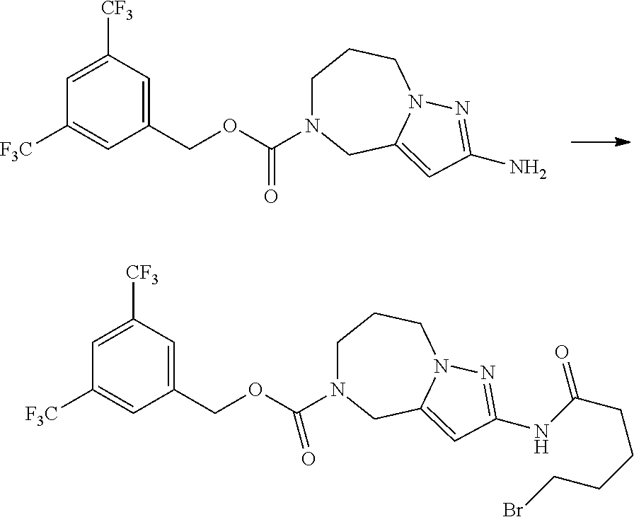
C1(COC(=O)N2CCCN3C(=CC(N)=N3)C2)=CC([CF3])=CC([F3C])=C1.C1(COC(N2CCCN3C(=CC(NC(CCCCBr)=O)=N3)C2)=O)=CC([CF3])=CC([F3C])=C1
